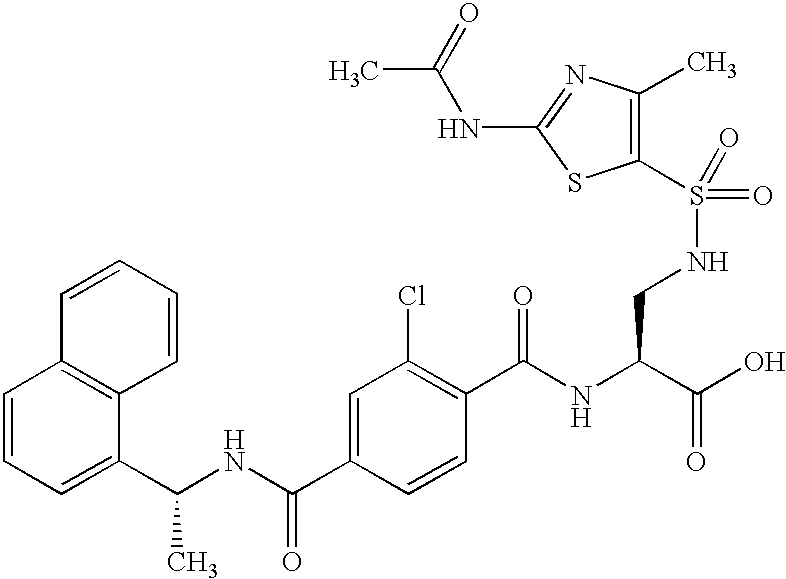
C1=CC=C(C(NC(C2=CC(Cl)=C(C(NC(C(O)=O)CNS(C3=C(C)N=C(NC(C)=O)S3)(=O)=O)=O)C=C2)=O)C)C2=C1C=CC=C2
